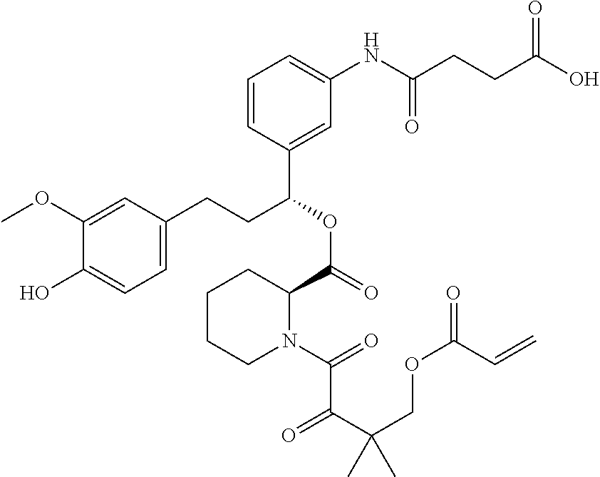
C1(OC)=CC(CCC(OC(=O)C2CCCCN2C(=O)C(C(COC(=O)C=C)(C)C)=O)C2=CC(NC(CCC(O)=O)=O)=CC=C2)=CC=C1O
